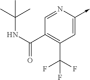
C1=NC(->C)=CC(C(F)(F)F)=C1C(NC(C)(C)C)=O
